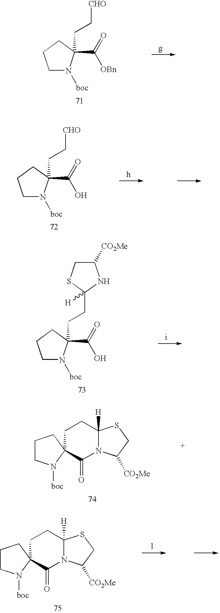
C1(C(=O)[OBn])(CC[CHO])N([boc])CCC1.C1(C(=O)O)(CC[CHO])N([boc])CCC1.C1(C(=O)O)(CCC2([H])NC([CO2Me])CS2)N([boc])CCC1.C1CN([boc])C2(C1)CCC1([H])N(C2=O)C([CO2Me])CS1.C1CN([boc])C2(C1)CCC1([H])N(C2=O)C([CO2Me])CS1
